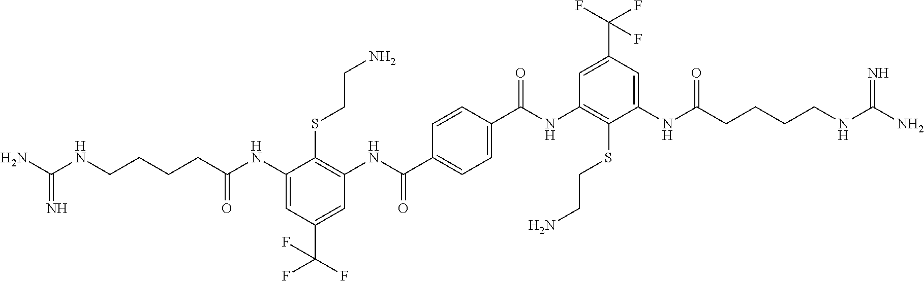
C1(NC(CCCCNC(N)=N)=O)=CC(C(F)(F)F)=CC(NC(C2=CC=C(C(NC3=C(SCCN)C(NC(CCCCNC(N)=N)=O)=CC(C(F)(F)F)=C3)=O)C=C2)=O)=C1SCCN
